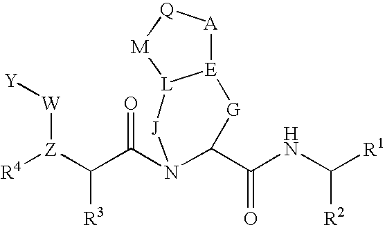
[R4][Z](C(C(N1C(C(NC([R1])[R2])=O)[G][E]2[A][Q][M][L]2[J]1)=O)[R3])[W][Y]
